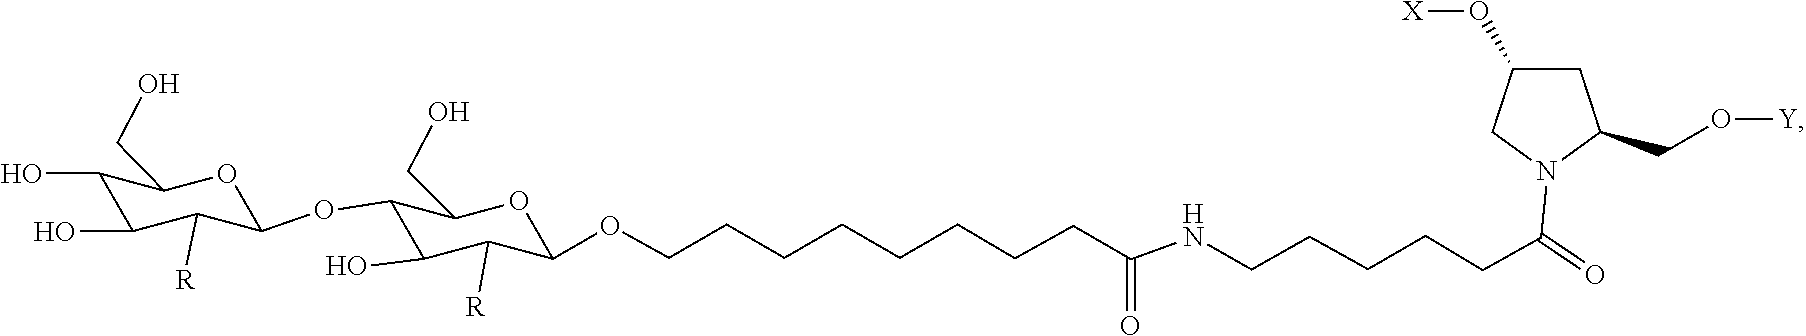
N1(C(CCCCCNC(CCCCCCCCOC2C([R])C(O)C(OC3C([R])C(O)C(O)C(CO)O3)C(CO)O2)=O)=O)C(CO[Y])CC(O[X])C1
